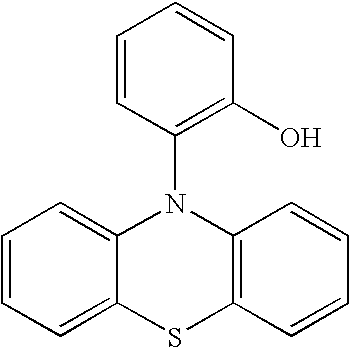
C1=CC=C2C(=C1)N(C1=C(O)C=CC=C1)C1=C(S2)C=CC=C1
